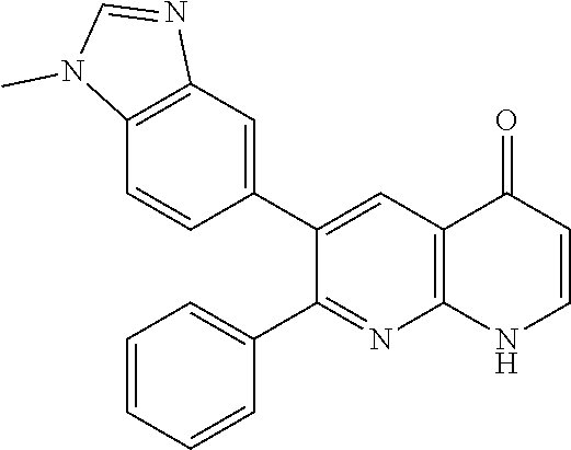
C12=C(C=C(C3=CC4=C(N=C3C3=CC=CC=C3)NC=CC4=O)C=C1)N=CN2C
